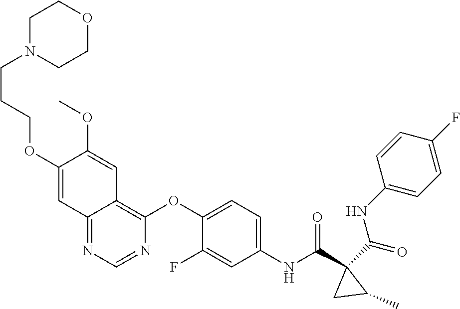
O=C(C1(C(NC2=CC=C(OC3=C4C(=NC=N3)C=C(OCCCN3CCOCC3)C(OC)=C4)C(F)=C2)=O)C(C)C1)NC1=CC=C(F)C=C1
